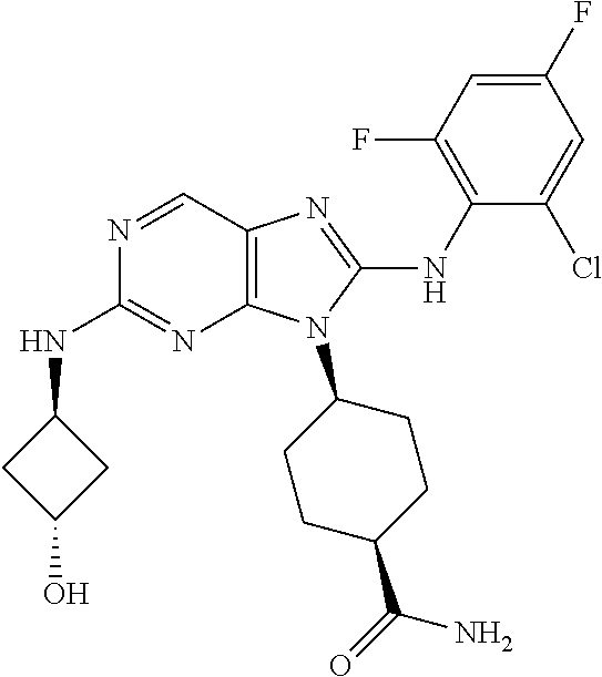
N1=CC2=C(N=C1NC1CC(O)C1)N(C1CCC(C(=O)N)CC1)C(NC1=C(F)C=C(F)C=C1Cl)=N2
